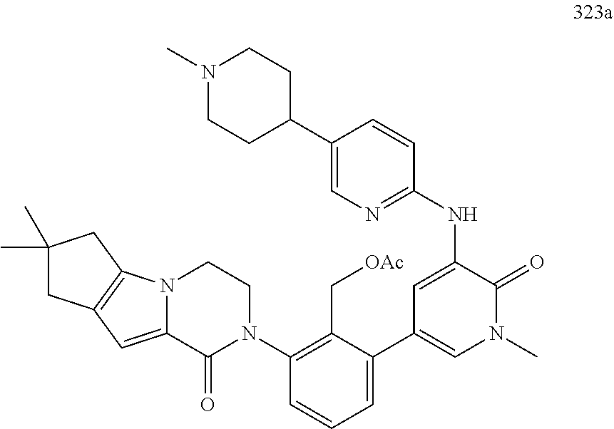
N(C1=CC(C2=CC=CC(N3CCN4C(=CC5=C4CC(C)(C)C5)C3=O)=C2C[OAc])=CN(C)C1=O)C1=NC=C(C2CCN(C)CC2)C=C1
